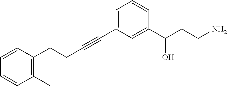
C(CC#CC1=CC=CC(C(CCN)O)=C1)C1=C(C)C=CC=C1
